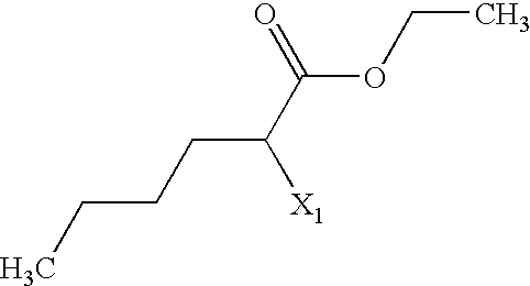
C(CCC(C(=O)OCC)[X1])C
